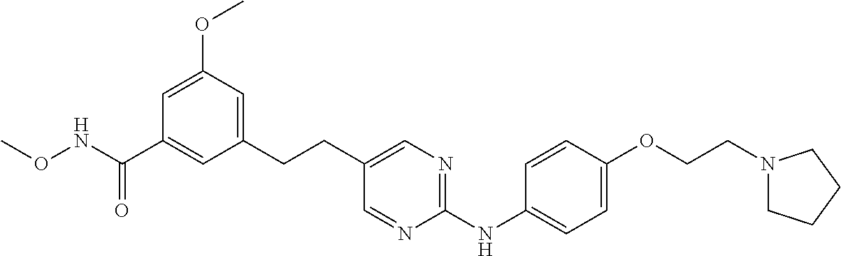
C1(CCC2=CN=C(NC3=CC=C(OCCN4CCCC4)C=C3)N=C2)=CC(OC)=CC(C(NOC)=O)=C1
